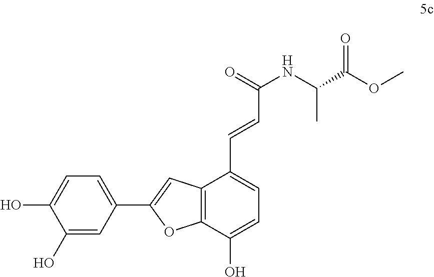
C12=C(C(O)=CC=C1C=CC(NC(C(OC)=O)C)=O)OC(C1=CC=C(O)C(O)=C1)=C2
